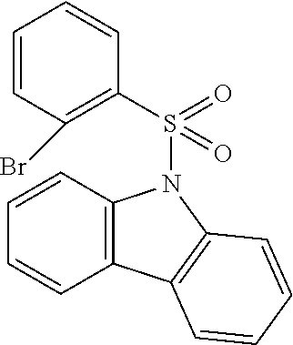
S(C1=C(Br)C=CC=C1)(=O)(=O)N1C2=C(C=CC=C2)C2=C1C=CC=C2
